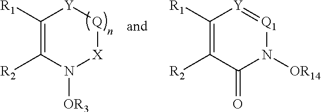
C1([R1])=C([R2])N([OR3])[X][Q][Y]1.C1([R1])=C([R2])C(=O)N([OR14])[Q1]=[Y]1
